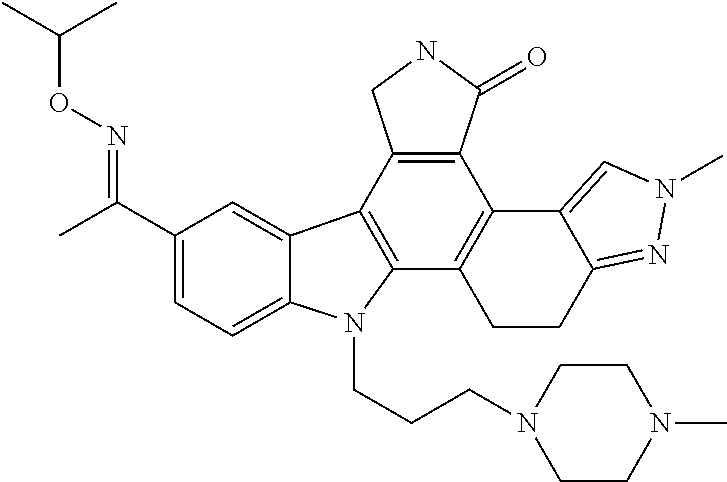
C1(C(C)=NOC(C)C)=CC=C2C(=C1)C1=C(N2CCCN2CCN(C)CC2)C2=C(C3=C1CNC3=O)C1=CN(C)N=C1CC2
